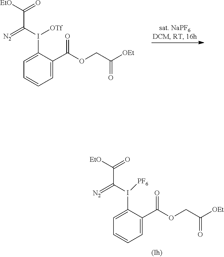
C1=C(C(OCC([OEt])=O)=O)C(I(C(=[N2])C([EtO])=O)[PF6])=CC=C1.C1=C(C(OCC([OEt])=O)=O)C(I(C(=[N2])C([EtO])=O)[OTf])=CC=C1
